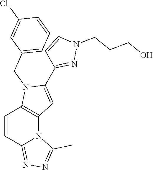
C1=CC2=NN=C(C)N2C2=C1N(CC1=CC=CC(Cl)=C1)C(C1=NN(CCCO)C=C1)=C2
